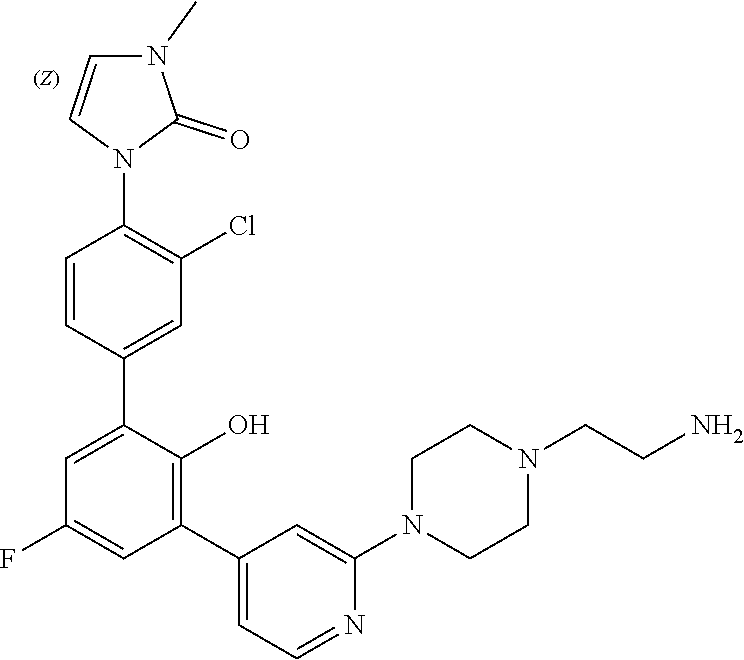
C1CN(C2=CC(C3=C(O)C(C4=CC(Cl)=C(N5C=CN(C)C5=O)C=C4)=CC(F)=C3)=CC=N2)CCN1CCN
